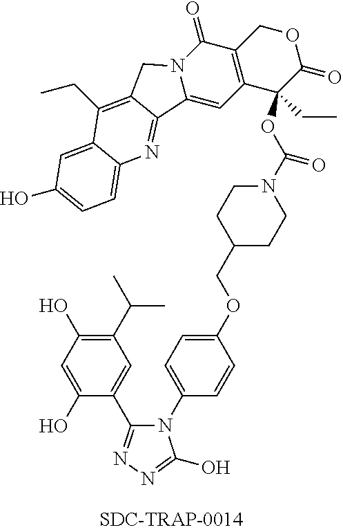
C1(=O)N2C(=CC3=C1COC(=O)C3(OC(=O)N1CCC(COC3=CC=C(N4C(C5=CC(C(C)C)=C(O)C=C5O)=NN=C4O)C=C3)CC1)CC)C1=NC3=CC=C(O)C=C3C(CC)=C1C2
